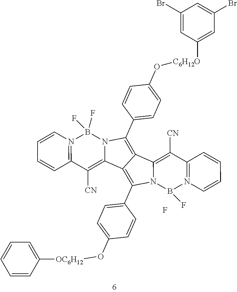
C1=CC(C2=C3C(=C(C4=CC=C(O[C6H12O]C5=CC(Br)=CC(Br)=C5)C=C4)N4C3=C([CN])C3=N(C=CC=C3)B4(F)F)C3=C([CN])C4=N(C=CC=C4)B(F)N23)=CC=C1O[OC6H12]C1=CC=CC=C1.F
